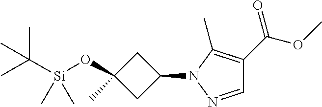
C1(O[Si](C(C)(C)C)(C)C)(C)CC(N2C(C)=C(C(OC)=O)C=N2)C1
